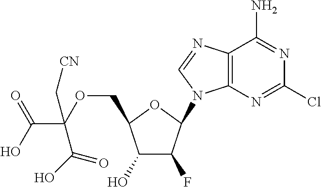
C1(O)C(F)C(N2C3=C(N=C2)C(N)=NC(Cl)=N3)OC1COC(C(O)=O)(C(O)=O)C[CN]
